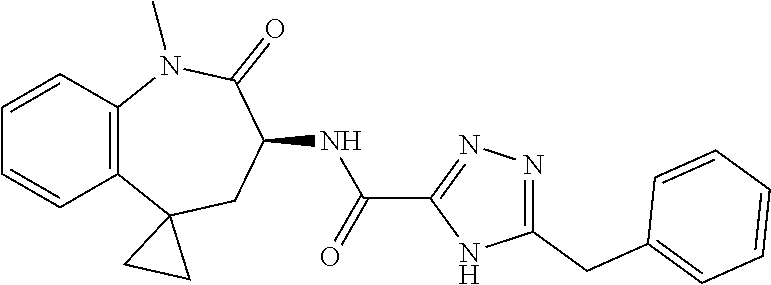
C12=C(N(C)C(=O)C(NC(C3=NN=C(CC4=CC=CC=C4)N3)=O)CC13CC3)C=CC=C2
